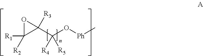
[R1]C1([R2])OC1(C(O[Ph]C)([R4])[R5])[R3]
